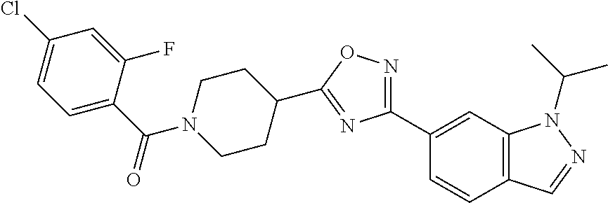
C1=C(C(=O)N2CCC(C3=NC(C4=CC5=C(C=C4)C=NN5C(C)C)=NO3)CC2)C(F)=CC(Cl)=C1
